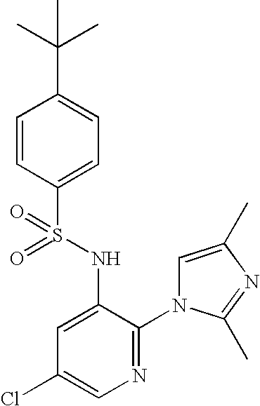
C1=CC(S(=O)(NC2=CC(Cl)=CN=C2N2C=C(C)N=C2C)=O)=CC=C1C(C)(C)C
